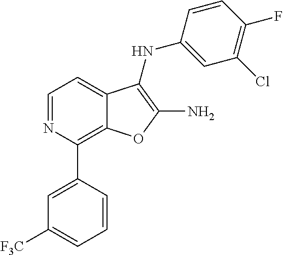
C12=C(C3=CC([F3C])=CC=C3)N=CC=C1C(NC1=CC(Cl)=C(F)C=C1)=C(N)O2
